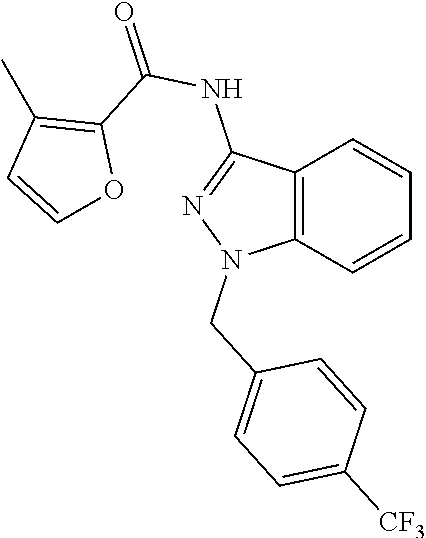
C12=C(C=CC=C1)N(CC1=CC=C([CF3])C=C1)N=C2NC(=O)C1=C(C)C=CO1
